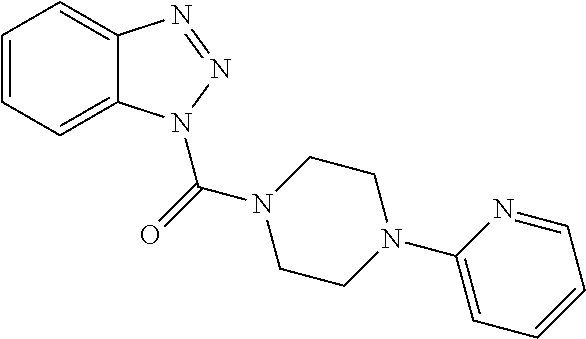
C1=CC=C2C(=C1)N=NN2C(N1CCN(C2=CC=CC=N2)CC1)=O
